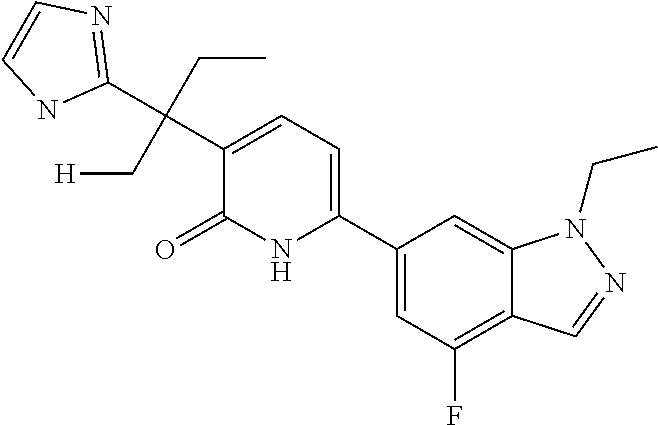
C1(C2=CC=C(C(C3=NC=CN3)(CC)C[H])C(=O)N2)=CC(F)=C2C(=C1)N(CC)N=C2
